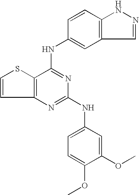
C12=C(C(NC3=CC4=C(C=C3)NN=C4)=NC(NC3=CC=C(OC)C(OC)=C3)=N1)SC=C2
